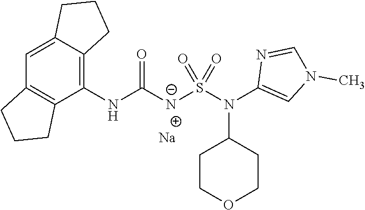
C1=C2C(=C(NC([N-]S(N(C3=CN(C)C=N3)C3CCOCC3)(=O)=O)=O)C3=C1CCC3)CCC2.[Na]
